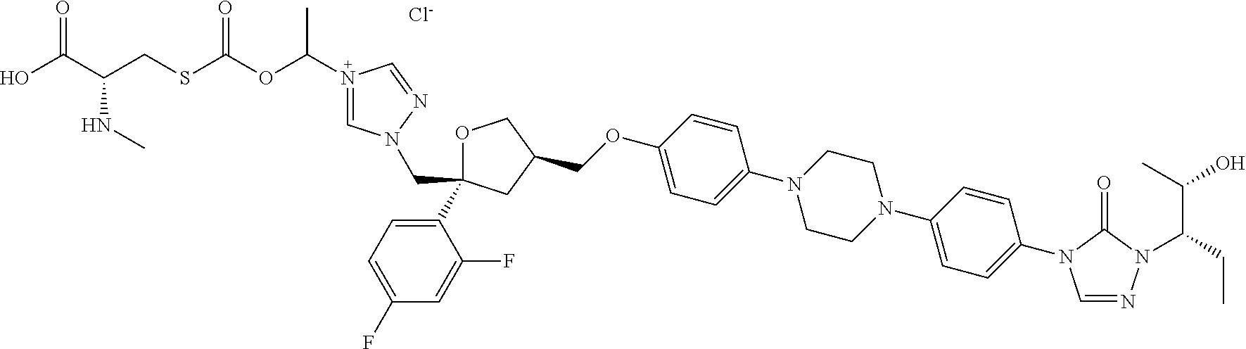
[Cl-].C1OC(C2=CC=C(F)C=C2F)(CN2C=N(C(OC(SCC(C(O)=O)NC)=O)C)C=N2)CC1COC1=CC=C(N2CCN(C3=CC=C(N4C=NN(C(CC)C(C)O)C4=O)C=C3)CC2)C=C1
